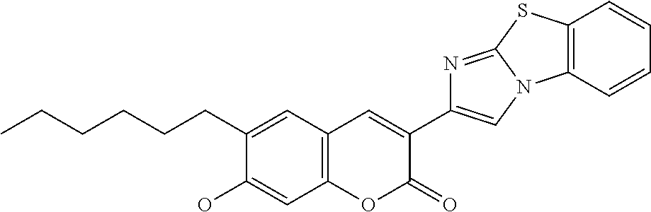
CCCCCCC1=CC2=C(C=C1O)OC(=O)C(C1=CN3C(=N1)SC1=C3C=CC=C1)=C2
